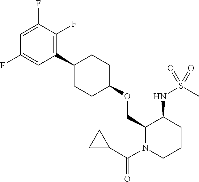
C1=C(F)C(F)=C(C2CCC(OCC3N(C(C4CC4)=O)CCCC3NS(=O)(C)=O)CC2)C=C1F
